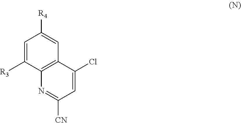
ClC1=CC([CN])=NC2=C1C=C([R4])C=C2[R3]
